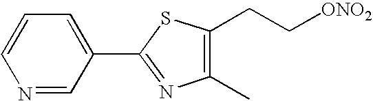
C1(C)=C(CC[ONO2])SC(C2=CC=CN=C2)=N1
